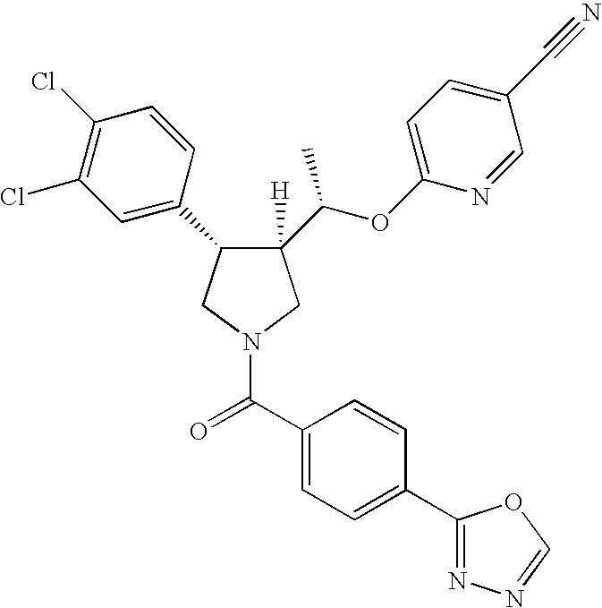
C1(C(OC2=CC=C(C#N)C=N2)C)([H])C(C2=CC(Cl)=C(Cl)C=C2)CN(C(C2=CC=C(C3=NN=CO3)C=C2)=O)C1
